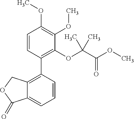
C12=C(C3=C(OC(C(OC)=O)(C)C)C(OC)=C(OC)C=C3)C=CC=C1C(=O)OC2
